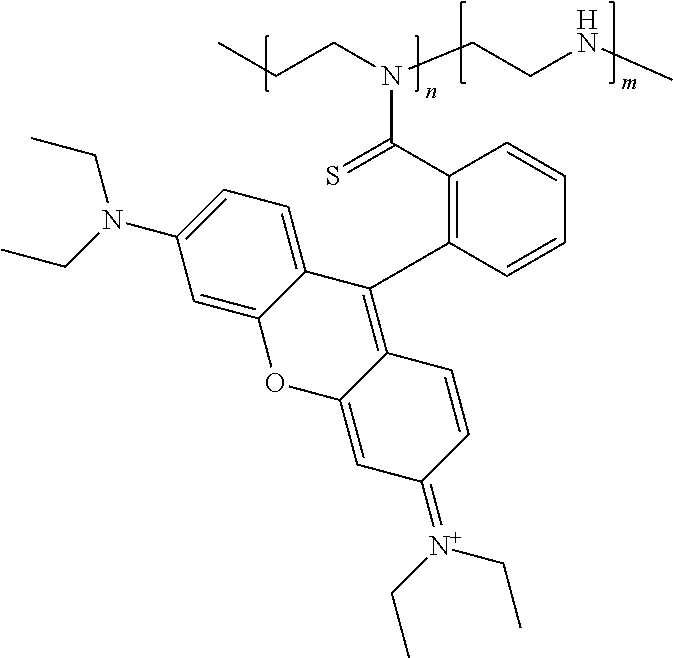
CCCN(CCNC)C(C1=C(C2=C3C(=CC(=[N+](CC)CC)C=C3)OC3=CC(N(CC)CC)=CC=C32)C=CC=C1)=S
